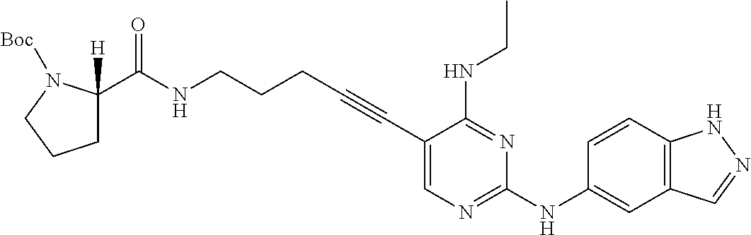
C1(C#CCCCNC(=O)C2([H])CCCN2[Boc])=CN=C(NC2=CC3=C(C=C2)NN=C3)N=C1NCC
